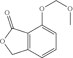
C12=C(C=CC=C1OCOC)COC2=O
